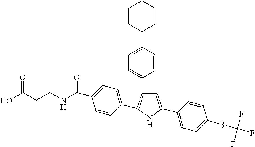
OC(CCNC(C1=CC=C(C2=C(C3=CC=C(C4CCCCC4)C=C3)C=C(C3=CC=C(SC(F)(F)F)C=C3)N2)C=C1)=O)=O
